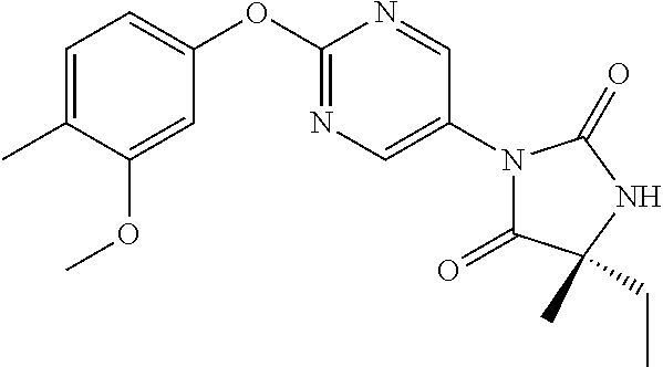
N1=C(OC2=CC=C(C)C(OC)=C2)N=CC(N2C(=O)C(CC)(C)NC2=O)=C1
